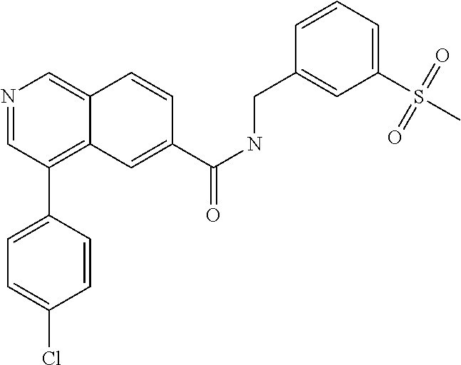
N1=CC(C2=CC=C(Cl)C=C2)=C2C(=C1)C=CC(C(NCC1=CC(S(C)(=O)=O)=CC=C1)=O)=C2
